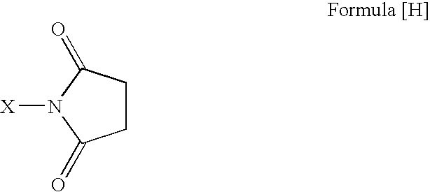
C1CC(=O)N([X])C1=O
